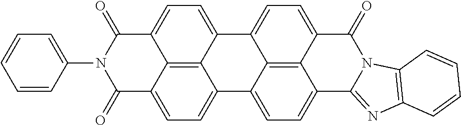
C12=CC=C3C4=CC=C5C(=O)N(C6=CC=CC=C6)C(=O)C6=CC=C(C4=C56)C4=CC=C(C(=O)N5C1=NC1=C5C=CC=C1)C2=C34
